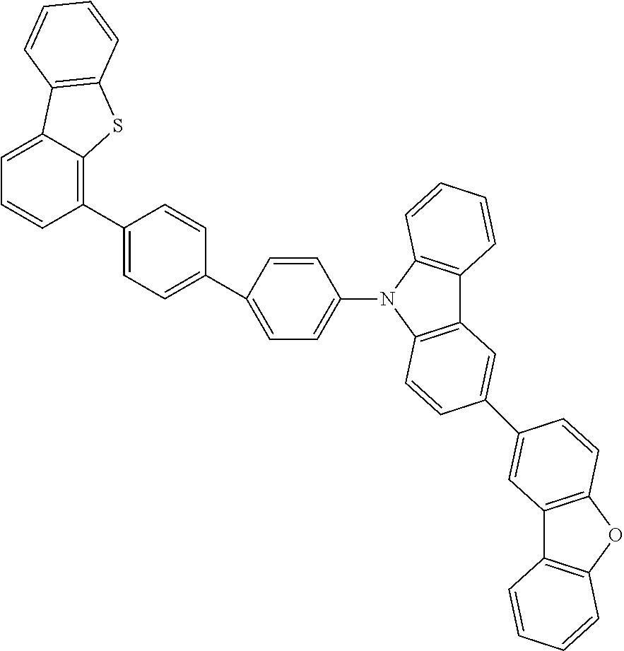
C1(C2=CC=C(C3=CC=C(N4C5=C(C6=C4C=CC=C6)C=C(C4=CC6=C(OC7=C6C=CC=C7)C=C4)C=C5)C=C3)C=C2)=C2C(=CC=C1)C1=C(S2)C=CC=C1
